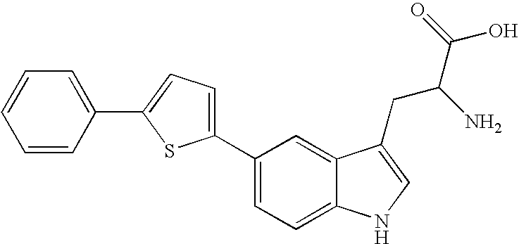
C1(C2=CC=C(C3=CC=C4C(=C3)C(CC(C(O)=O)N)=CN4)S2)=CC=CC=C1
